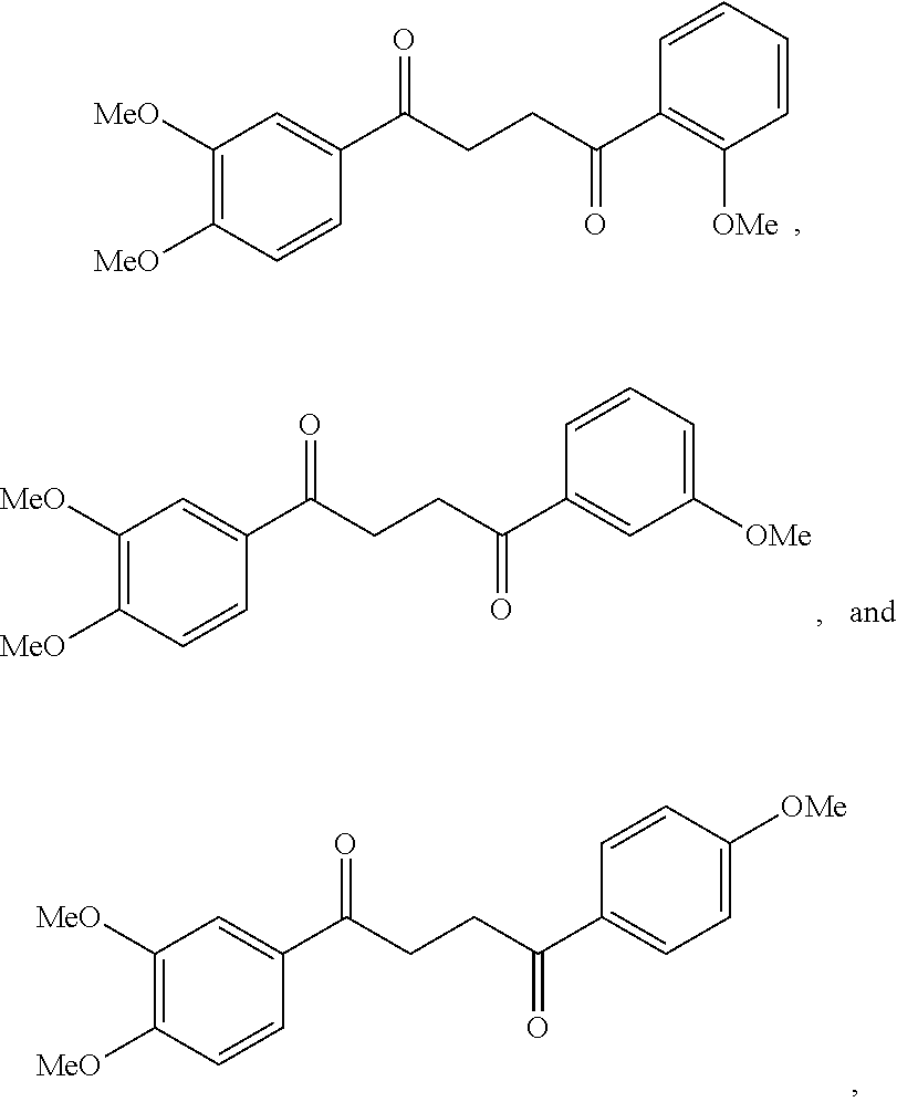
C1([MeO])=C([MeO])C=CC(C(CCC(C2=C([OMe])C=CC=C2)=O)=O)=C1.C1([MeO])=C([MeO])C=CC(C(CCC(C2=CC([OMe])=CC=C2)=O)=O)=C1.C1([MeO])=C([MeO])C=CC(C(CCC(C2=CC=C([OMe])C=C2)=O)=O)=C1
